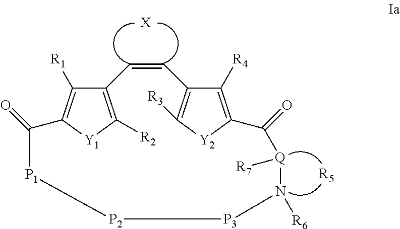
C12=C([R2])[Y1]C(=C1[R1])C(=O)[P1][P2][P3]N([R6])[Q]([R7])C(=O)C1=C([R4])C(=C([R3])[Y2]1)C=C2.[X].[R5]
